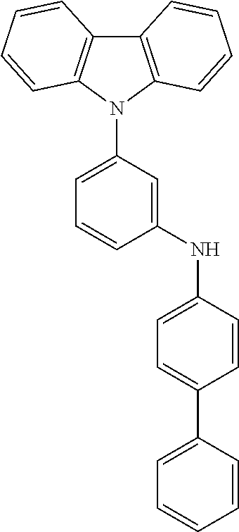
C12=C(N(C3=CC=CC(NC4=CC=C(C5=CC=CC=C5)C=C4)=C3)C3=C1C=CC=C3)C=CC=C2
